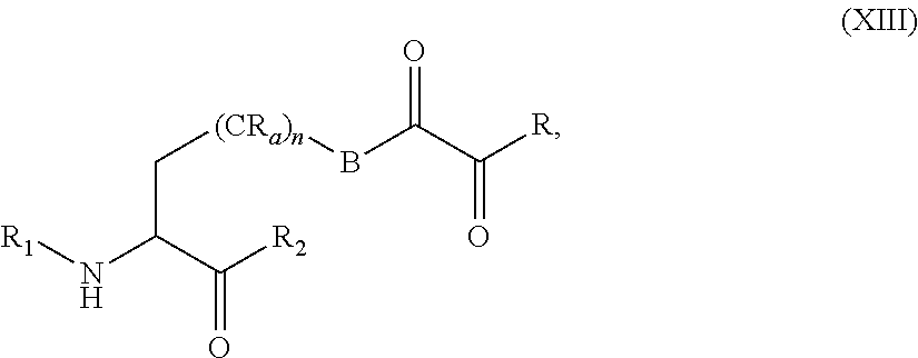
C(C(C([R2])=O)N[R1])[(CRa)n]BC(=O)C(=O)[R]
